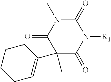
C1(C)(C2=CCCCC2)C(=O)N([R1])C(=O)N(C)C1=O
